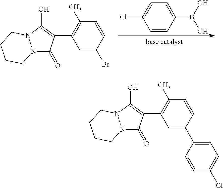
N12C(=O)C(C3=C(C)C=CC(Br)=C3)=C(O)N1CCCC2.C1=CC(B(O)O)=CC=C1Cl.N12C(=O)C(C3=C(C)C=CC(C4=CC=C(Cl)C=C4)=C3)=C(O)N1CCCC2
